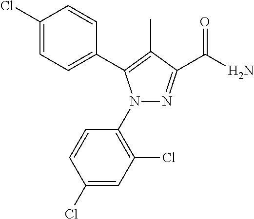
C1(Cl)=CC=C(C2=C(C)C(C(N)=O)=NN2C2=C(Cl)C=C(Cl)C=C2)C=C1
